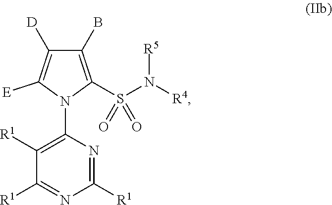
C1([D])=C([E])N(C2=C([R1])C([R1])=NC([R1])=N2)C(S(N([R4])[R5])(=O)=O)=C1B
